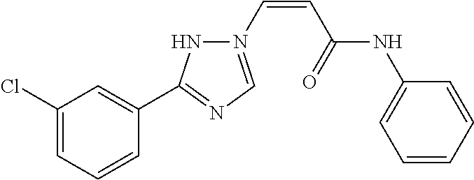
C1(Cl)=CC=CC(C2=NC=N(C=CC(=O)NC3=CC=CC=C3)N2)=C1
